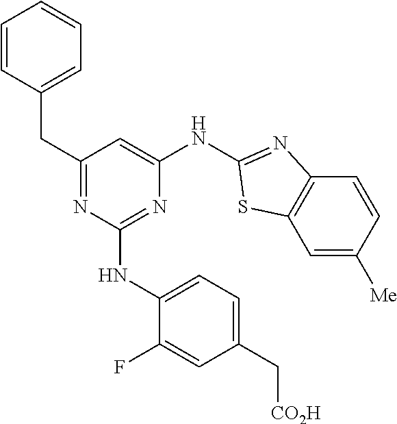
C1=C([Me])C=CC2=C1SC(NC1=CC(CC3=CC=CC=C3)=NC(NC3=CC=C(C[CO2H])C=C3F)=N1)=N2
